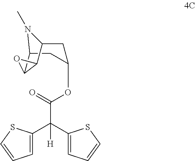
C1(C(C2=CC=CS2)([H])C(=O)OC2CC3C4C(C(C2)N3C)O4)=CC=CS1
